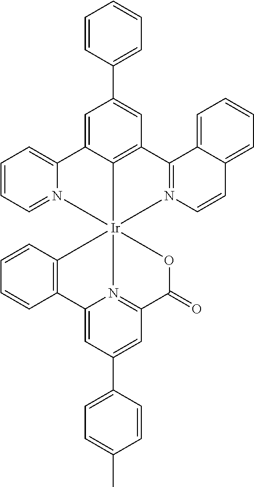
C1=CC(C2=CC3=C4C(=C2)C2=CC=CC=N2[Ir]425(N4=C3C3=CC=CC=C3C=C4)OC(=O)C3=N2C(=CC(C2=CC=C(C)C=C2)=C3)C2=C5C=CC=C2)=CC=C1
